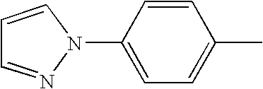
C1=C(C)C=CC(N2C=CC=N2)=C1
